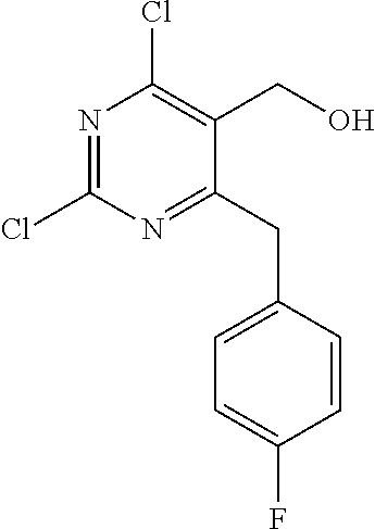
C1(Cl)=NC(Cl)=C(CO)C(CC2=CC=C(F)C=C2)=N1
